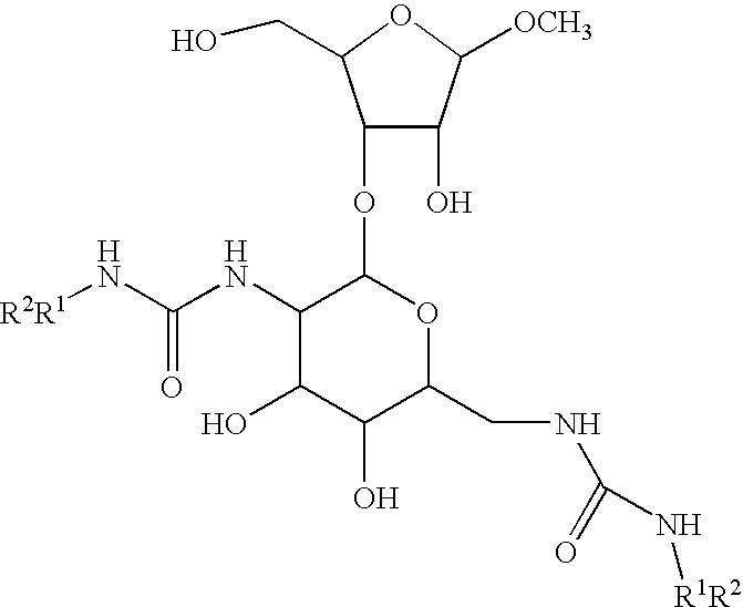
C1(NC(N[R2R1])=O)C(O)C(O)C(CNC(=O)N[R1R2])OC1OC1C(O)C([OCH3])OC1CO
